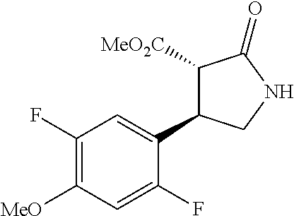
C1(F)=C([MeO])C=C(F)C(C2C([MeO2C])C(=O)NC2)=C1
